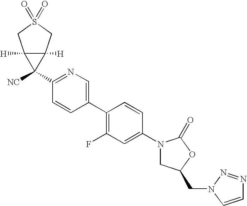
C1(N2CC(CN3C=CN=N3)OC2=O)=CC(F)=C(C2=CN=C(C3([NC])C4([H])C3([H])CS(=O)(=O)C4)C=C2)C=C1
